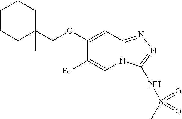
C1(OCC2(C)CCCCC2)=CC2=NN=C(NS(C)(=O)=O)N2C=C1Br
